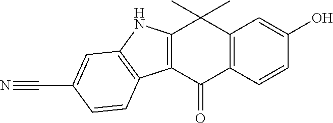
C12=C(C=CC(O)=C1)C(=O)C1=C(C2(C)C)NC2=C1C=CC(C#N)=C2
